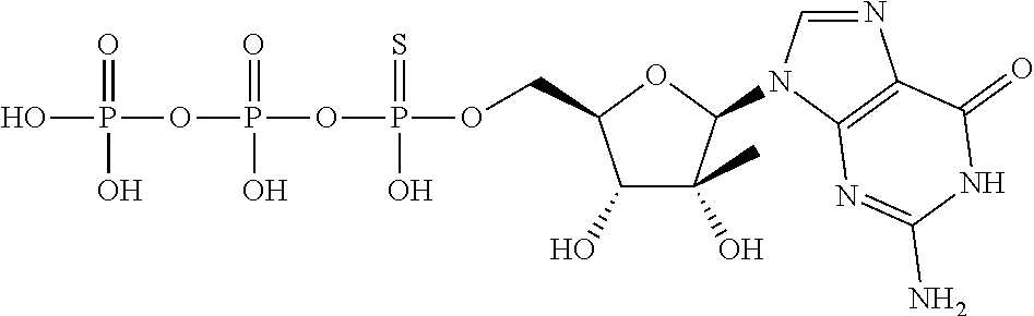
OP(OP(OP(OCC1C(O)C(C)(O)C(N2C=NC3=C2N=C(N)NC3=O)O1)(=S)O)(=O)O)(=O)O
